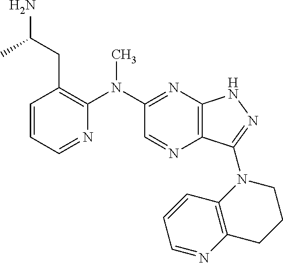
C1=CC=NC(N(C2=NC3=C(N=C2)C(N2CCCC4=C2C=CC=N4)=NN3)C)=C1CC(N)C
